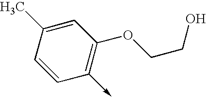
C1=C(C)C=CC(->C)=C1OCCO
